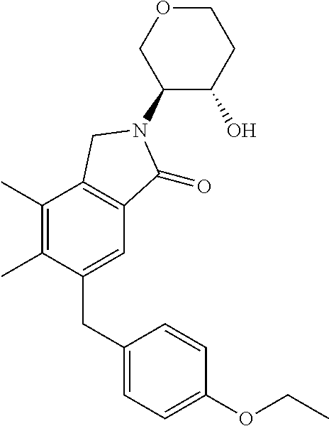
C1(CC2=CC=C(OCC)C=C2)=CC2=C(C(C)=C1C)CN(C1C(O)CCOC1)C2=O
